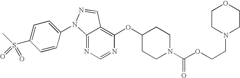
C12=NC=NC(OC3CCN(C(OCCN4CCOCC4)=O)CC3)=C1C=NN2C1=CC=C(S(C)(=O)=O)C=C1
